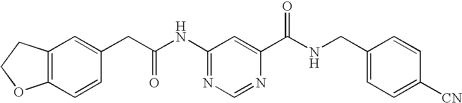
C12=C(C=CC(CC(NC3=NC=NC(C(NCC4=CC=C([CN])C=C4)=O)=C3)=O)=C1)OCC2
